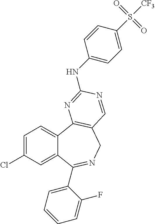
C1=C(Cl)C=C2C(=C1)C1=C(CN=C2C2=CC=CC=C2F)C=NC(NC2=CC=C(S([CF3])(=O)=O)C=C2)=N1
